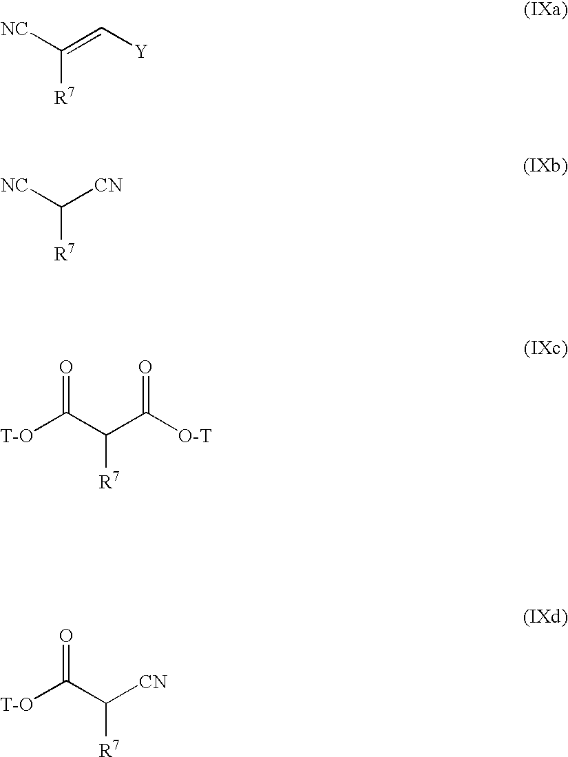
[NC]C(=C[Y])[R7].[NC]C([CN])[R7].[T-O]C(C(C([O-T])=O)[R7])=O.[T-O]C(C([CN])[R7])=O
